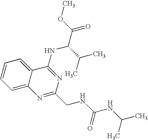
C12=CC=CC=C1C(NC(C(=O)OC)C(C)C)=NC(CNC(NC(C)C)=O)=N2
